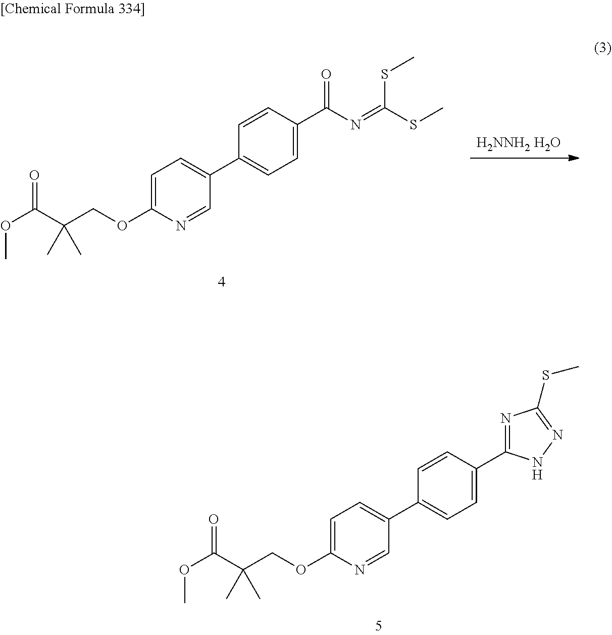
C1=C(OCC(C(OC)=O)(C)C)N=CC(C2=CC=C(C3=NC(SC)=NN3)C=C2)=C1.[H2NNH2 H2O].C1=C(OCC(C(OC)=O)(C)C)N=CC(C2=CC=C(C(N=C(SC)SC)=O)C=C2)=C1
